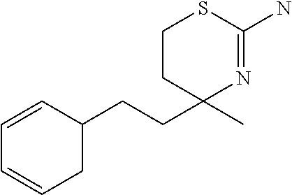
C1(CCC2(C)N=C(N)SCC2)C=CC=CC1
